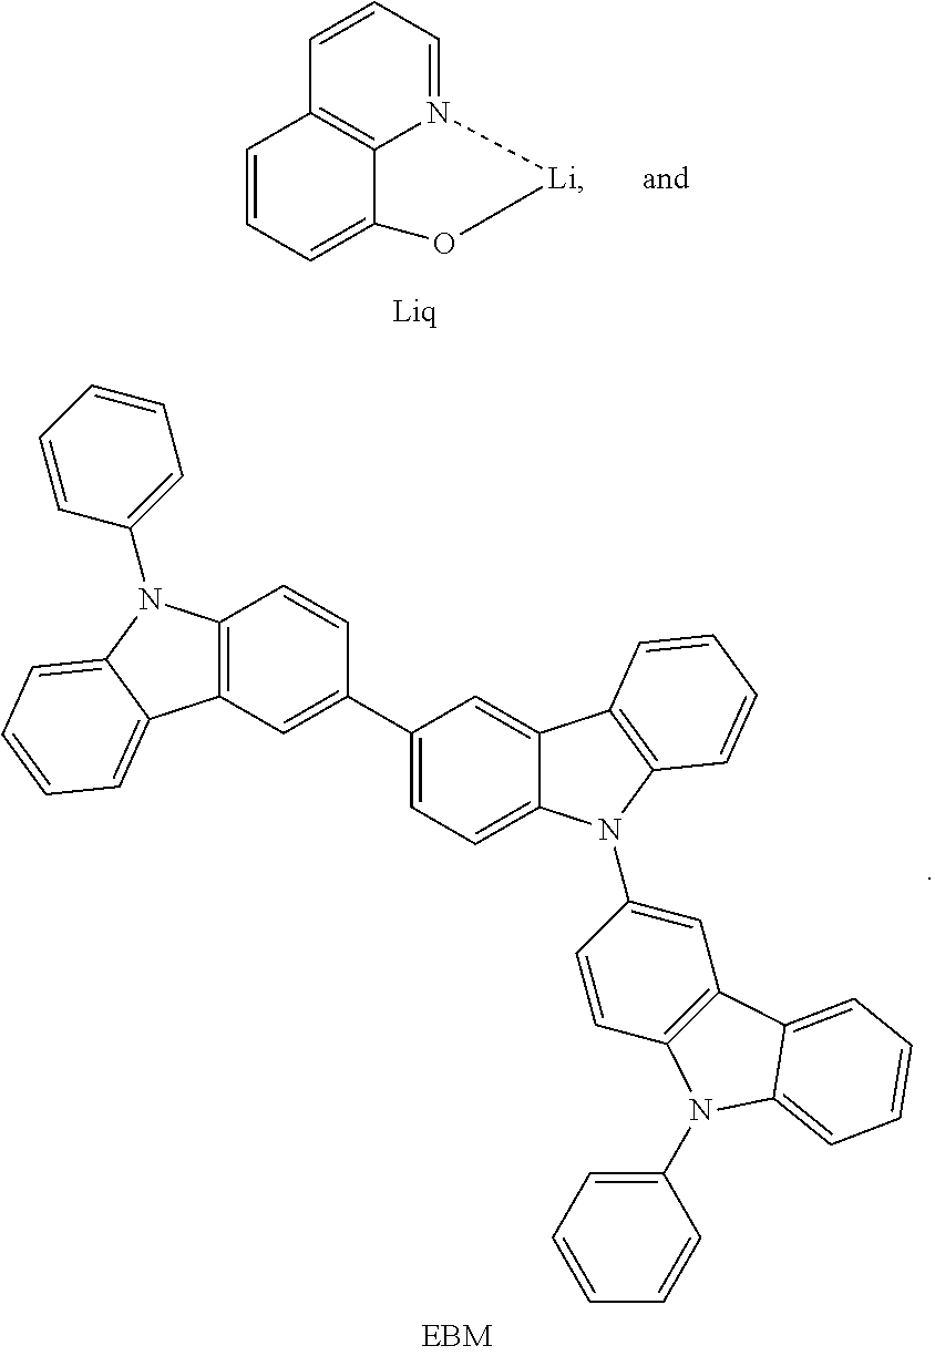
C12=C3N(=CC=C1)[Li]OC3=CC=C2.C12=C(C=C(C3=CC=C4C(=C3)C3=C(N4C4=CC5=C(C=C4)N(C4=CC=CC=C4)C4=CC=CC=C54)C=CC=C3)C=C1)C1=CC=CC=C1N2C1=CC=CC=C1
